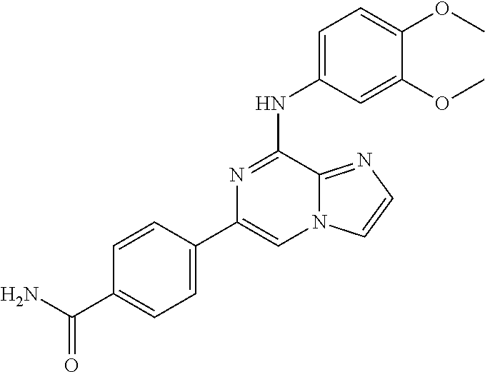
C1=C(NC2=NC(C3=CC=C(C(=O)N)C=C3)=CN3C2=NC=C3)C=C(OC)C(OC)=C1
